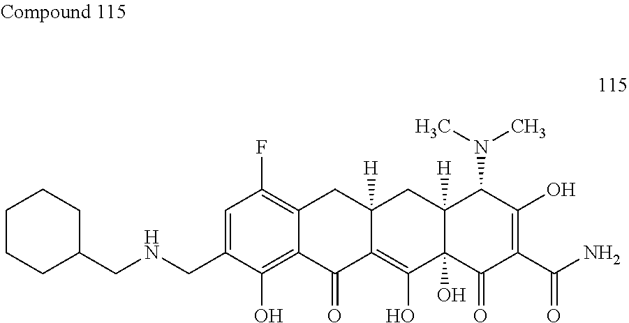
C1=C(CNCC2CCCCC2)C(O)=C2C(=C1F)CC1([H])C(=C(O)C3(O)C([H])(C1)C(N(C)C)C(O)=C(C(N)=O)C3=O)C2=O
